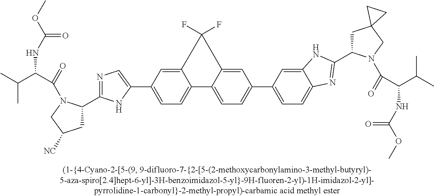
C1C(C2=NC3=CC=C(C4=CC=C5C6=CC=C(C7=CN=C(C8CC([NC])CN8C(=O)C(NC(=O)OC)C(C)C)N7)C=C6C(F)(F)C5=C4)C=C3N2)N(C(=O)C(NC(=O)OC)C(C)C)CC12CC2
